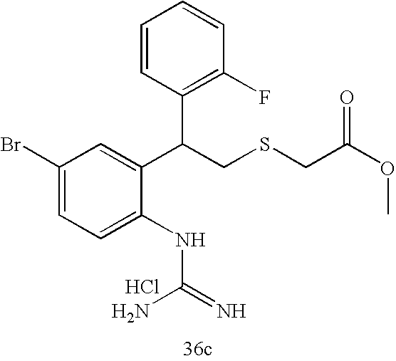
C1=C(NC(N)=N)C(C(C2=C(F)C=CC=C2)CSCC(OC)=O)=CC(Br)=C1.Cl
